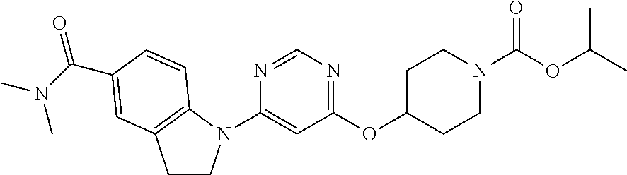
C1(N2CCC3=C2C=CC(C(N(C)C)=O)=C3)=CC(OC2CCN(C(=O)OC(C)C)CC2)=NC=N1
